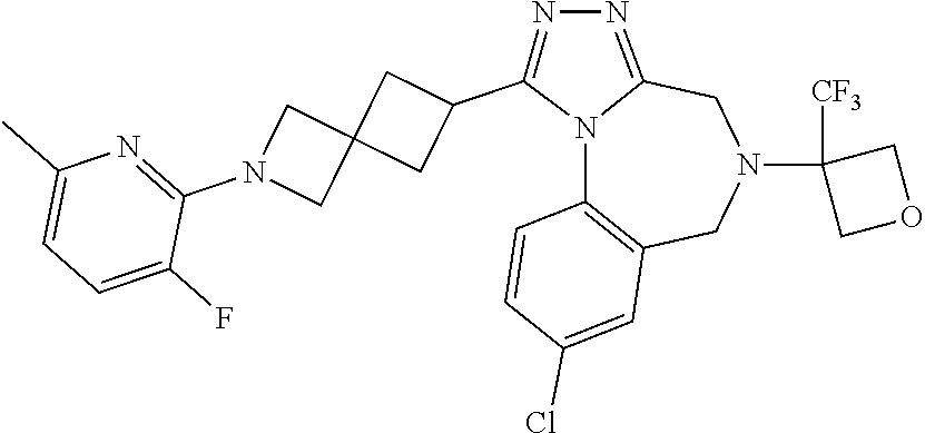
N12C3=C(CN(C4([CF3])COC4)CC1=NN=C2C1CC2(C1)CN(C1=NC(C)=CC=C1F)C2)C=C(Cl)C=C3
